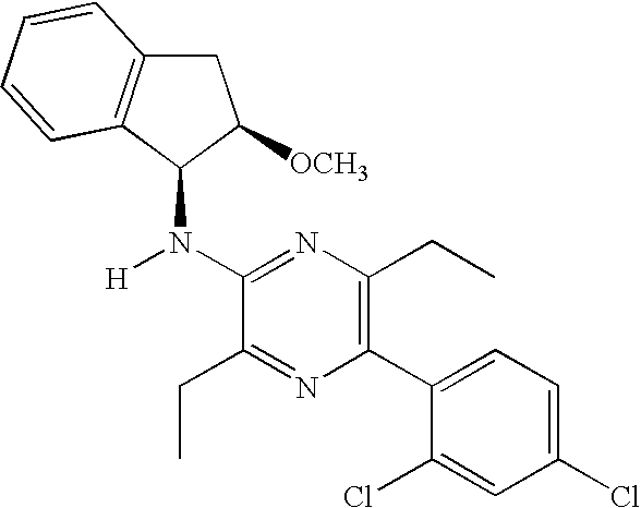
C1(N([H])C2C([OCH3])CC3=C2C=CC=C3)=NC(CC)=C(C2=CC=C(Cl)C=C2Cl)N=C1CC
